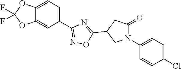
C1=C(C2=NOC(C3CN(C4=CC=C(Cl)C=C4)C(=O)C3)=N2)C=C2C(=C1)OC(F)(F)O2
